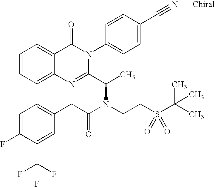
C12=CC=CC=C1C(=O)N(C1=CC=C(C#N)C=C1)C(C(C)N(CCS(C(C)(C)C)(=O)=O)C(CC1=CC=C(F)C(C(F)(F)F)=C1)=O)=N2
